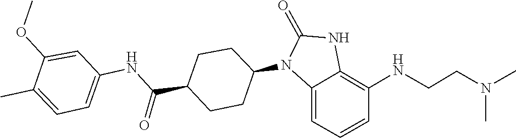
N(CCNC1=C2NC(=O)N(C3CCC(C(NC4=CC=C(C)C(OC)=C4)=O)CC3)C2=CC=C1)(C)C
